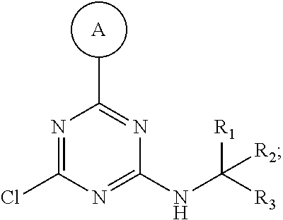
[A].CC1=NC(NC([R3])([R1])[R2])=NC(Cl)=N1
